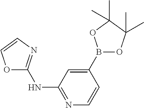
C1(B2OC(C)(C)C(C)(C)O2)=CC(NC2=NC=CO2)=NC=C1
